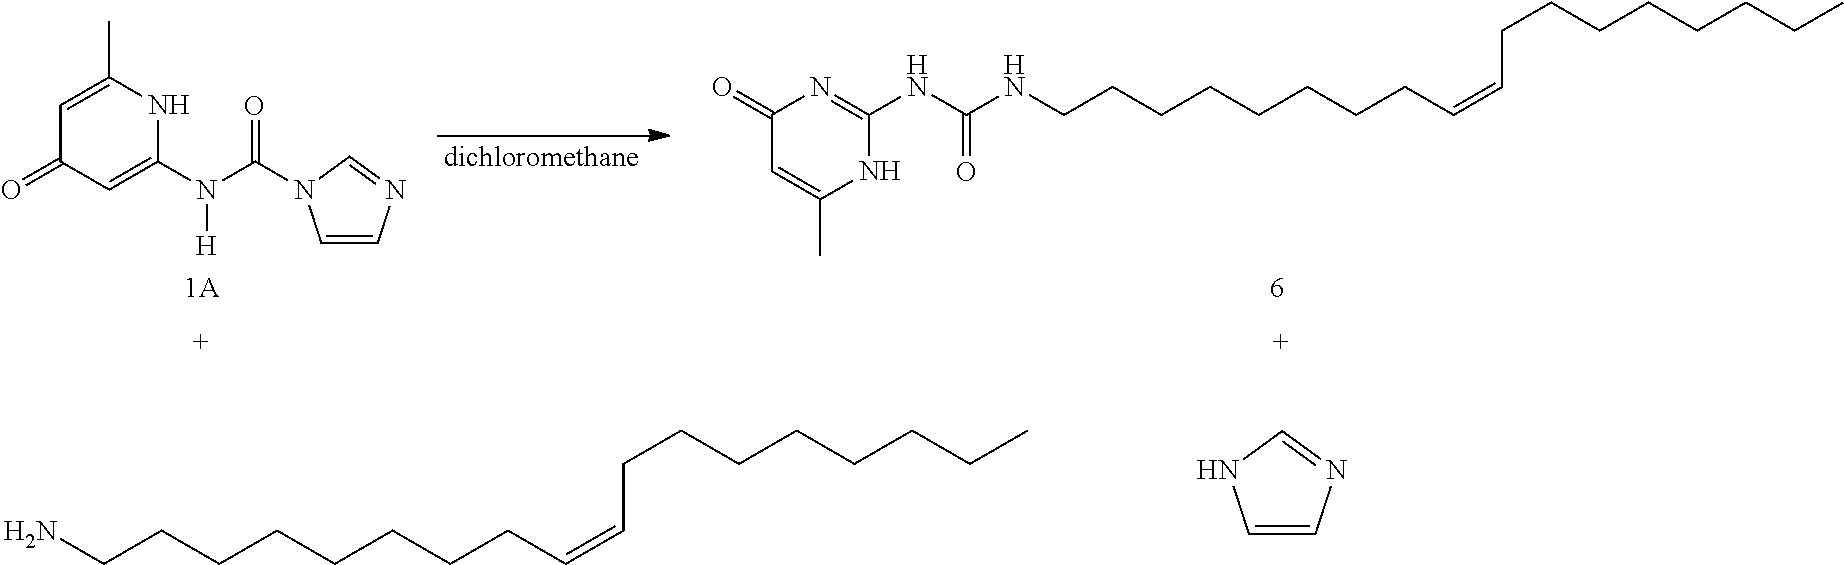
C1=C(C)NC(N(C(=O)N2C=CN=C2)[H])=CC1=O.C1(=O)C=C(C)NC(NC(NCCCCCCCCC=CCCCCCCCC)=O)=N1.NCCCCCCCCC=CCCCCCCCC.C1=CN=CN1
